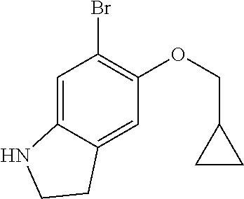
C1=C2C(=CC(OCC3CC3)=C1Br)CCN2
